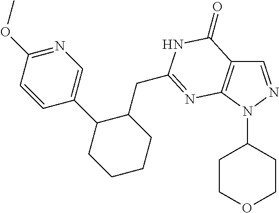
C1=NN(C2CCOCC2)C2=C1C(=O)NC(CC1C(C3=CN=C(OC)C=C3)CCCC1)=N2
